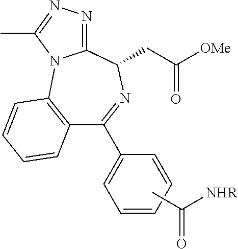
C12=C(C=CC=C1)N1C(=NN=C1C)C(CC([OMe])=O)N=C2C1=CC=CC=C1.CC([NHR])=O
